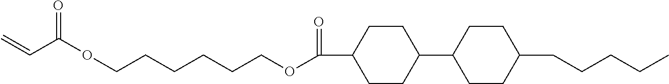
C1(C2CCC(CCCCC)CC2)CCC(C(OCCCCCCOC(C=C)=O)=O)CC1
